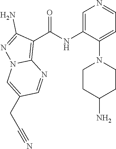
C1=C(NC(C2=C3N(N=C2N)C=C(CC#N)C=N3)=O)C(N2CCC(N)CC2)=CC=N1
